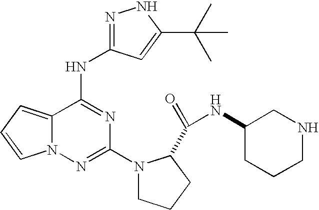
C12=CC=CN1N=C(N1CCCC1C(=O)NC1CCCNC1)N=C2NC1=NNC(C(C)(C)C)=C1
